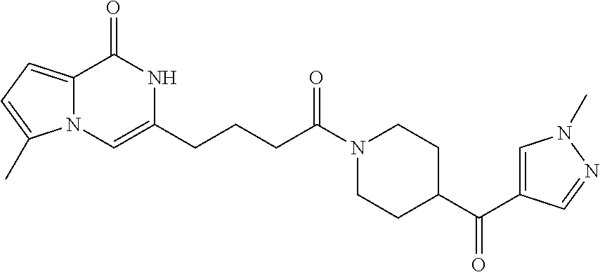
C12=CC=C(C)N1C=C(CCCC(N1CCC(C(=O)C3=CN(C)N=C3)CC1)=O)NC2=O
